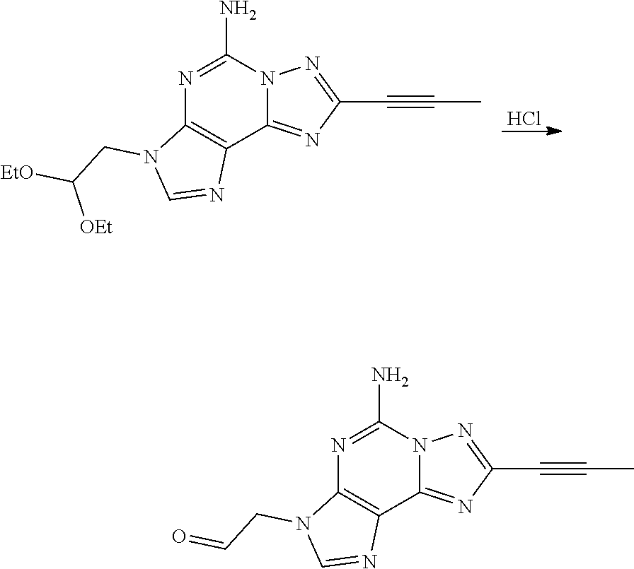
Cl.N1=C(N)N2C(=NC(C#CC)=N2)C2=C1N(CC([EtO])[OEt])C=N2.N1=C(N)N2C(=NC(C#CC)=N2)C2=C1N(CC=O)C=N2
